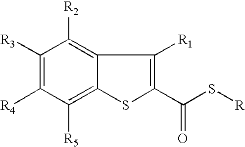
C1([R3])=C([R4])C([R5])=C2C(=C1[R2])C([R1])=C(C(S[R])=O)S2
